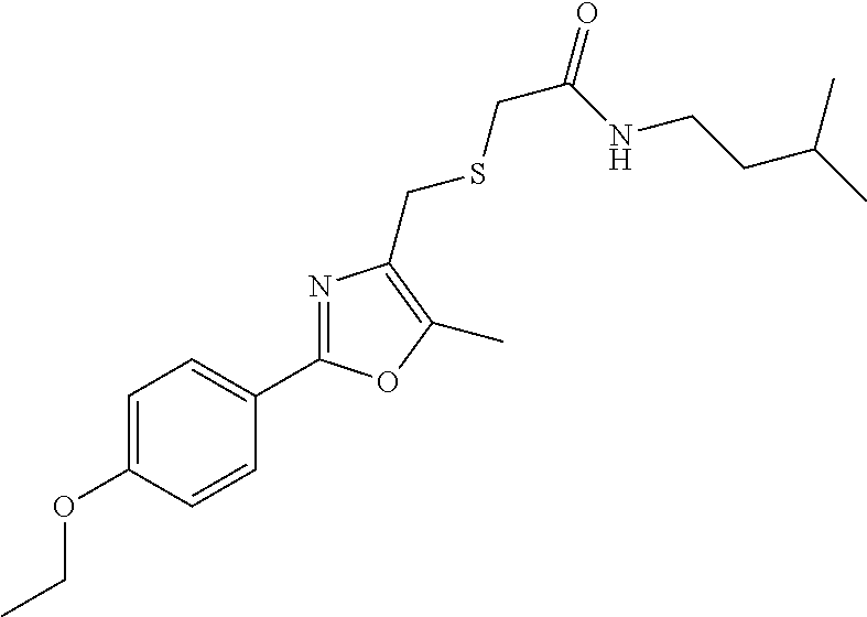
C1=C(OCC)C=CC(C2=NC(CSCC(=O)NCCC(C)C)=C(C)O2)=C1
